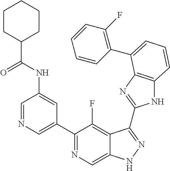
C1=NC=C(C2=NC=C3C(=C2F)C(C2=NC4=C(N2)C=CC=C4C2=C(F)C=CC=C2)=NN3)C=C1NC(C1CCCCC1)=O
